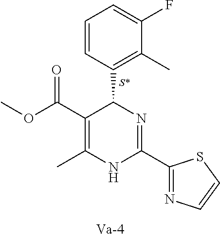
C1(C(OC)=O)=C(C)NC(C2=NC=CS2)=NC1C1=C(C)C(F)=CC=C1
